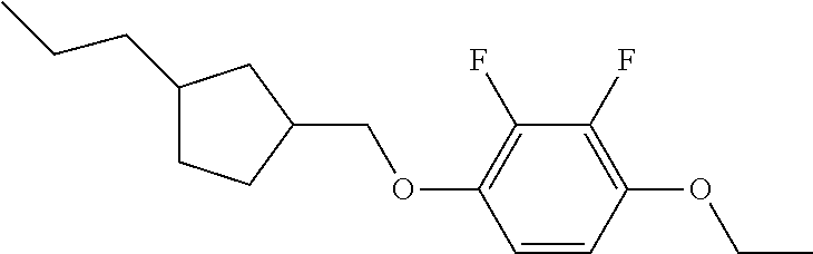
C1(CCC)CCC(COC2=C(F)C(F)=C(OCC)C=C2)C1
